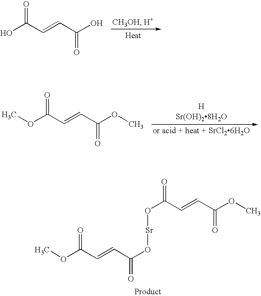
O(C(C=CC(O[Sr]OC(C=CC(OC)=O)=O)=O)=O)C.OC(C=CC(O)=O)=O.O(C(C=CC(OC)=O)=O)C
